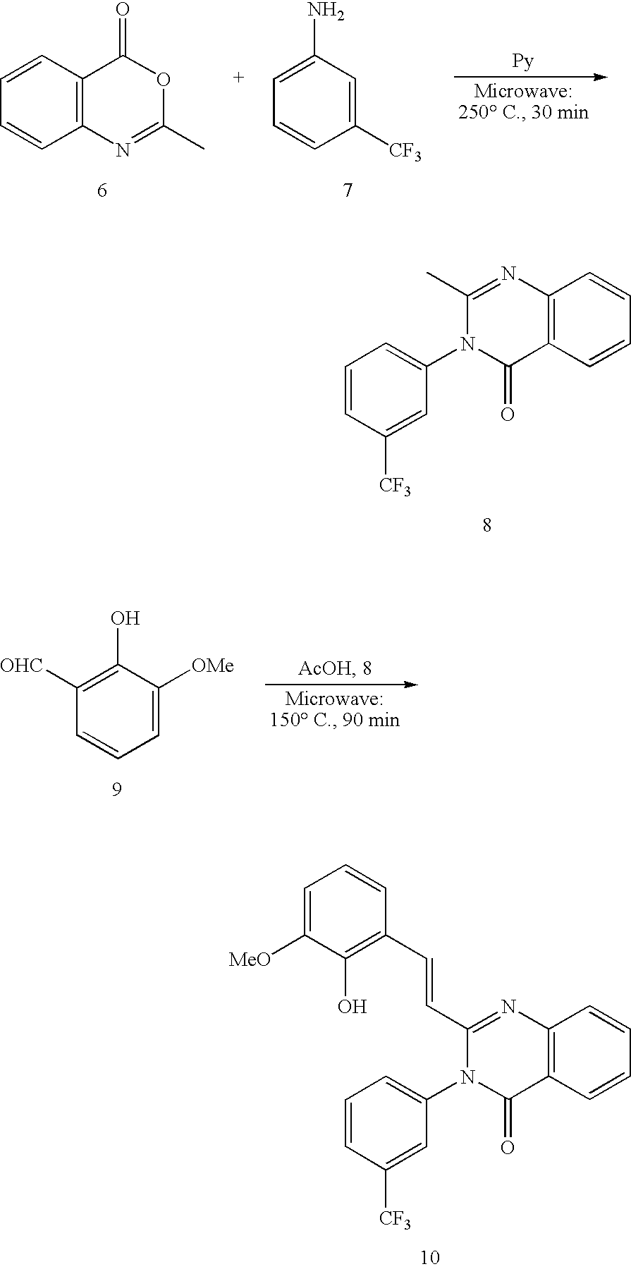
C1=CC([CF3])=CC(N)=C1.C1=CC2=C(C=C1)N=C(C)OC2=O.C1=CC([CF3])=CC(N2C(=O)C3=C(N=C2C)C=CC=C3)=C1.C1([OHC])=C(O)C([OMe])=CC=C1.C1=C([MeO])C(O)=C(C=CC2=NC3=C(C(=O)N2C2=CC=CC([CF3])=C2)C=CC=C3)C=C1
